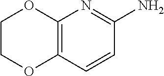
C12=C(C=CC(N)=N1)OCCO2
